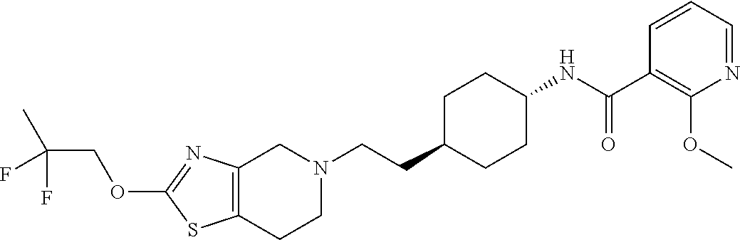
C12=C(CCN(CCC3CCC(NC(C4=C(OC)N=CC=C4)=O)CC3)C1)SC(OCC(C)(F)F)=N2
